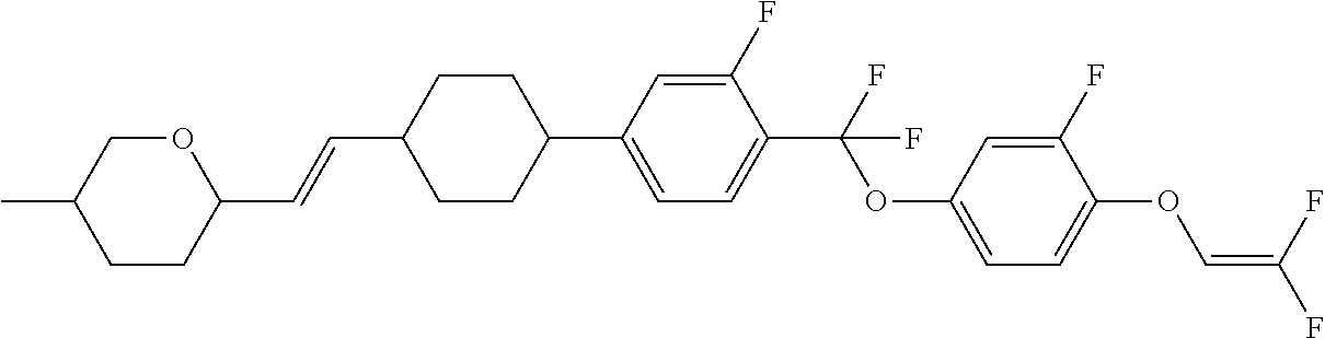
C1CC(C=CC2CCC(C3=CC=C(C(F)(OC4=CC=C(OC=C(F)F)C(F)=C4)F)C(F)=C3)CC2)OCC1C
